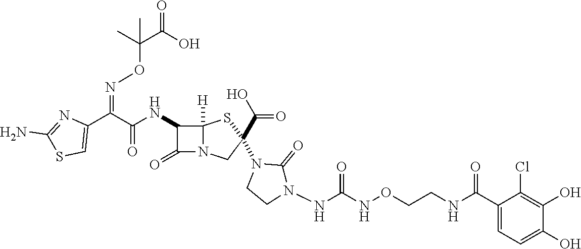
C(=O)(NC1C(=O)N2C1([H])SC(N1CCN(NC(NOCCNC(=O)C3=CC=C(O)C(O)=C3Cl)=O)C1=O)(C(O)=O)C2)C(C1=CSC(N)=N1)=NOC(C(O)=O)(C)C
